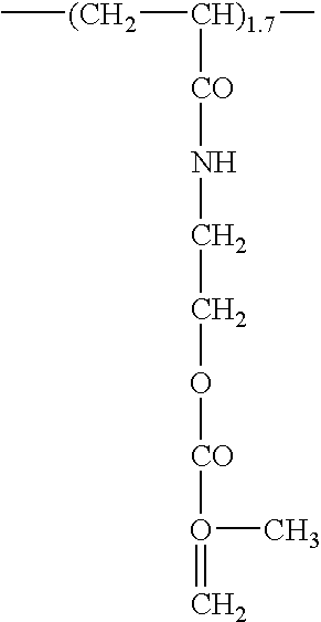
[(CH2]([CH)1.7]([CO]NCCO[CO]O(=C)C)C)C
